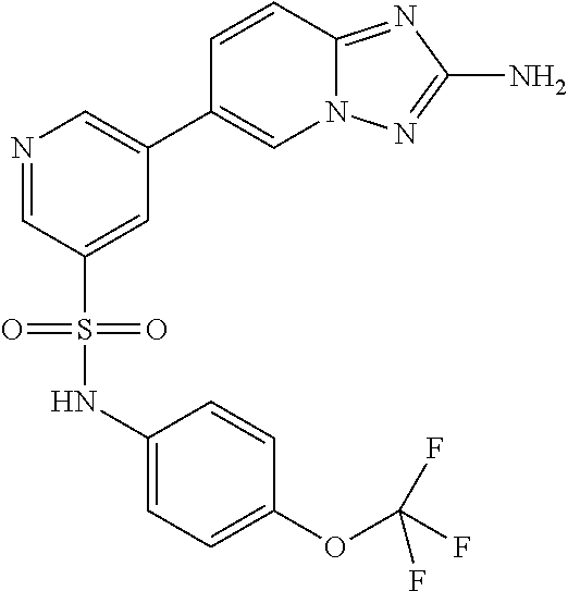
C12=NC(N)=NN1C=C(C1=CN=CC(S(NC3=CC=C(OC(F)(F)F)C=C3)(=O)=O)=C1)C=C2
